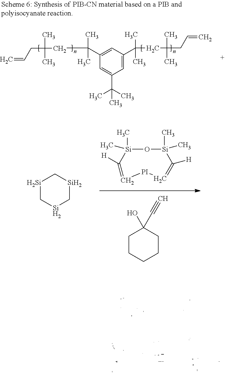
[Si]1C[Si]C[Si]C1.[Si]1(C)(C)O[Si](C)(C)C([H])=C[PI]C=C1[H].C1CCCCC1(C#C)O.C1(C(CC(CC=C)(C)C)(C)C)=CC(C(CC(CC=C)(C)C)(C)C)=CC(C(C)(C)C)=C1
